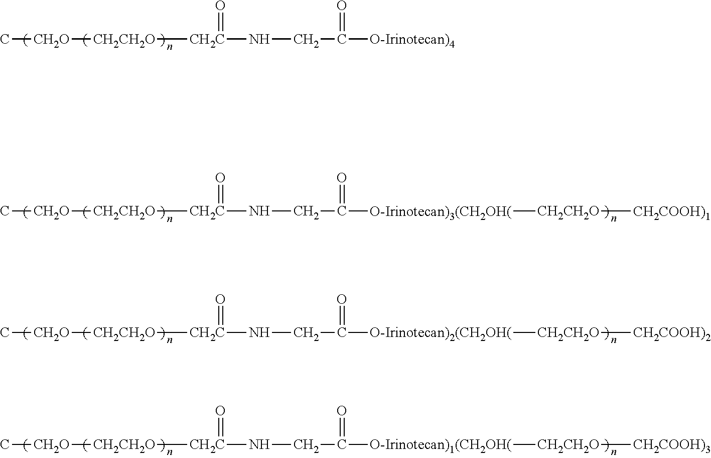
C[CH2O][CH2CH2O][CH2C](NCC([O-Irinotecan)4])=O)=O.C[CH2O][CH2CH2O][CH2C](NCC([O-Irinotecan)3(CH2OH(][CH2CH2O][CH2COOH)1])=O)=O.C[CH2O][CH2CH2O][CH2C](NCC([O-Irinotecan)2(CH2OH(][CH2CH2O][CH2COOH)2])=O)=O.C[CH2O][CH2CH2O][CH2C](NCC([O-Irinotecan)1(CH2OH(][CH2CH2O][CH2COOH)3])=O)=O
